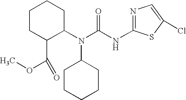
C1CC(C(OC)=O)C(N(C(NC2=NC=C(Cl)S2)=O)C2CCCCC2)CC1
